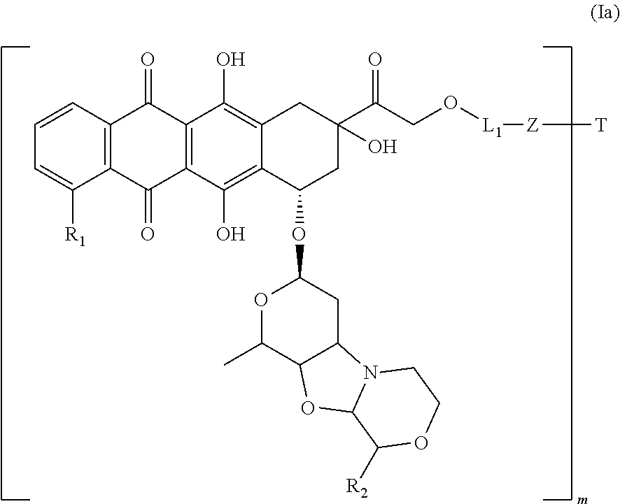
C12=C(C=CC=C1[R1])C(=O)C1=C(C2=O)C(O)=C2C(=C1O)CC(C(CO[L1][Z][T])=O)(O)CC2OC1CC2C(C(C)O1)OC1N2CCOC1[R2]
